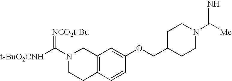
N1(C([t-BuO2CNH])=[NCO2t-Bu])CCC2=C(C1)C=C(OCC1CCN(C([Me])=N)CC1)C=C2
